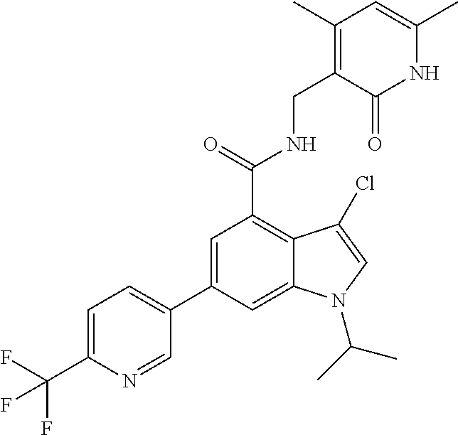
C1=C(C2=CC=C(C(F)(F)F)N=C2)C=C2C(=C1C(NCC1=C(C)C=C(C)NC1=O)=O)C(Cl)=CN2C(C)C
